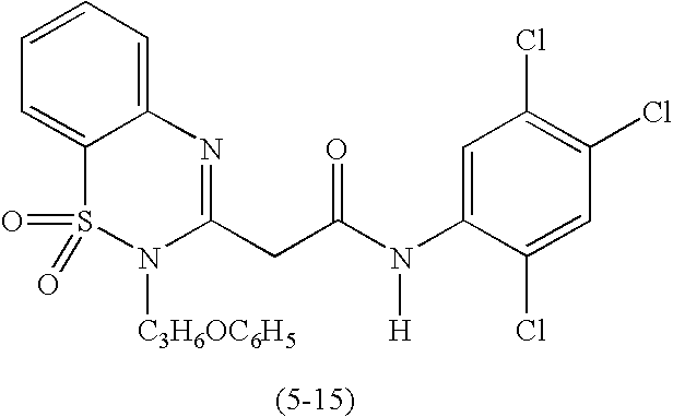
C1=CC=C2C(=C1)S(=O)(=O)N([C3H6OC6H5])C(CC(N(C1=CC(Cl)=C(Cl)C=C1Cl)[H])=O)=N2
